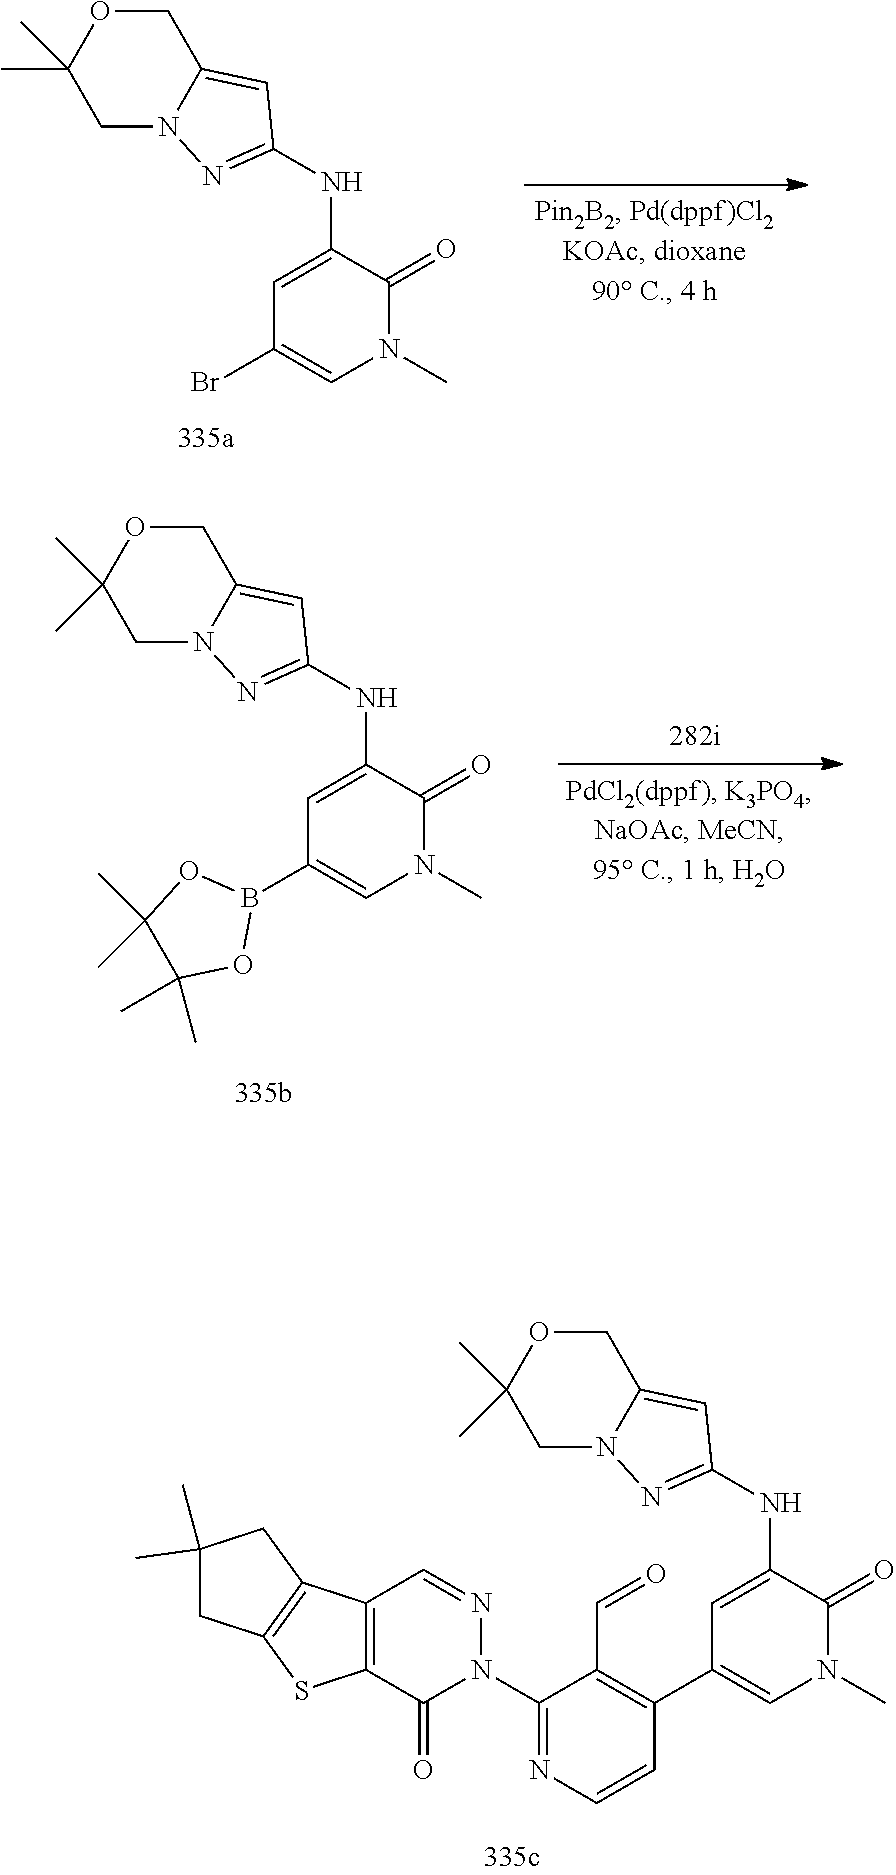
N12C(=CC(NC3=CC(C4=C(C=O)C(N5N=CC6=C(C5=O)SC5=C6CC(C)(C)C5)=NC=C4)=CN(C)C3=O)=N1)COC(C)(C)C2.N12C(=CC(NC3=CC(Br)=CN(C)C3=O)=N1)COC(C)(C)C2.N12C(=CC(NC3=CC(B4OC(C)(C)C(C)(C)O4)=CN(C)C3=O)=N1)COC(C)(C)C2
